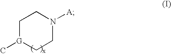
C1[G](C)CCN([A])C1
